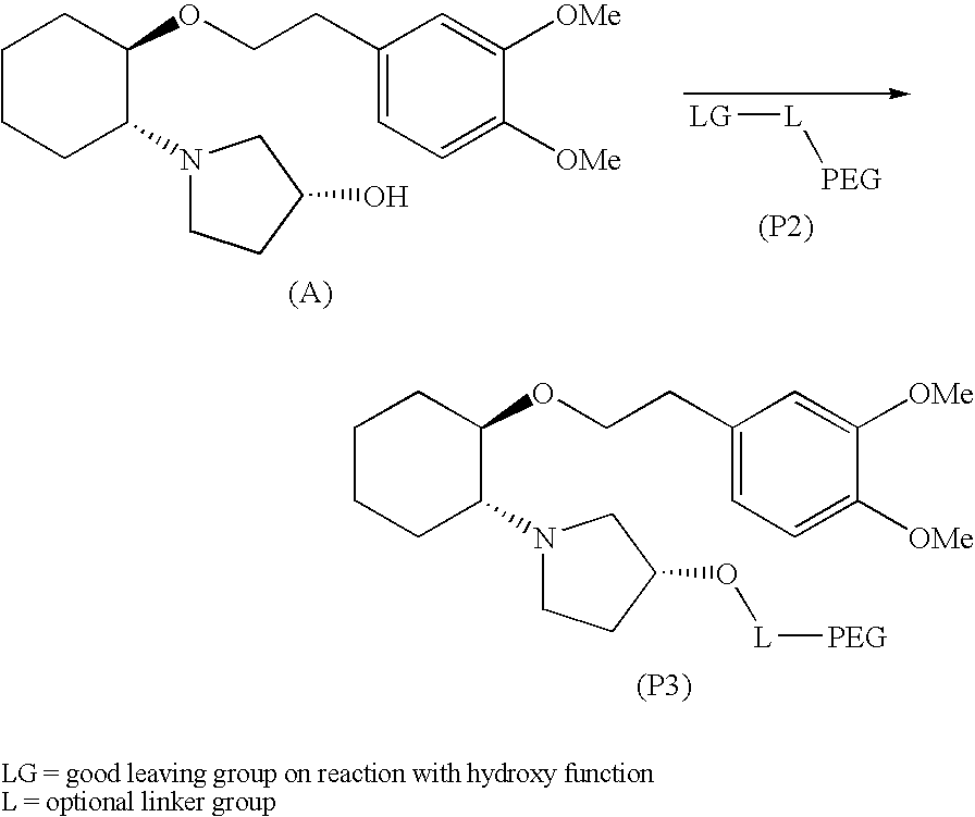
[LG][L][PEG].[(P2)].C1CCC(N2CCC(O)C2)C(OCCC2=CC=C([OMe])C([OMe])=C2)C1.C1CCC(N2CCC(O[L][PEG])C2)C(OCCC2=CC=C([OMe])C([OMe])=C2)C1.[(P3)].[LG = good leaving group on reaction with hydroxy functionL = optional linker group]
